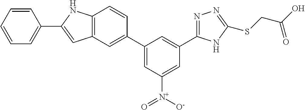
C1=C([N+]([O-])=O)C=C(C2=CC3=C(C=C2)NC(C2=CC=CC=C2)=C3)C=C1C1=NN=C(SCC(O)=O)N1
